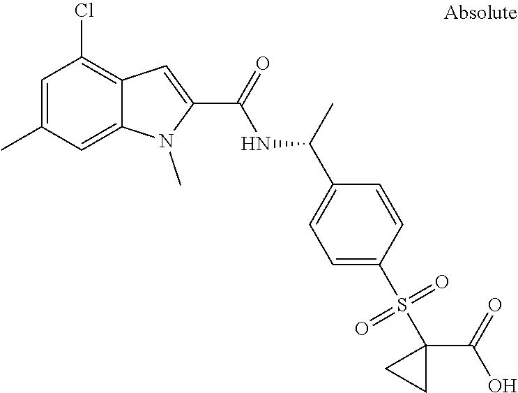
C1=C(C)C=C2C(=C1Cl)C=C(C(=O)NC(C1=CC=C(S(C3(C(O)=O)CC3)(=O)=O)C=C1)C)N2C
